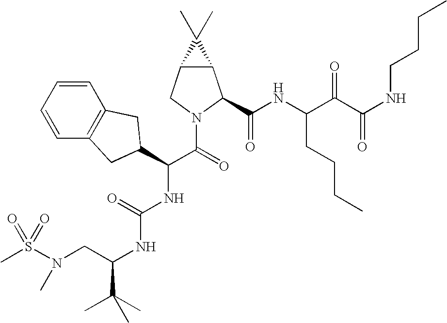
S(N(CC(NC(NC(C(=O)N1C(C(NC(C(C(NCCCC)=O)=O)CCCC)=O)C2C(C1)C2(C)C)C1CC2=C(C=CC=C2)C1)=O)C(C)(C)C)C)(=O)(=O)C
